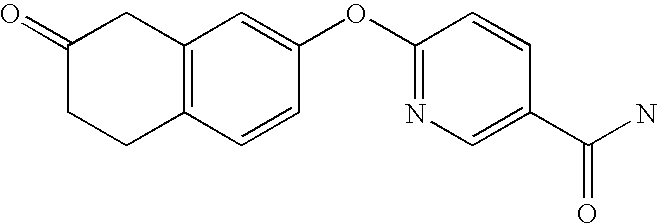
C12=C(C=CC(OC3=NC=C(C(N)=O)C=C3)=C1)CCC(=O)C2
